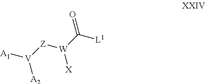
O=C([W]([Z][V]([A1])[A2])[X])[L1]
